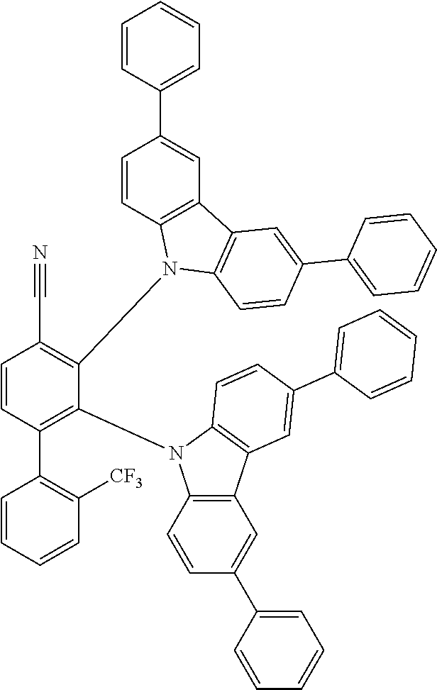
C1=CC(C2=C([CF3])C=CC=C2)=C(N2C3=C(C=C(C4=CC=CC=C4)C=C3)C3=C2C=CC(C2=CC=CC=C2)=C3)C(N2C3=C(C=C(C4=CC=CC=C4)C=C3)C3=C2C=CC(C2=CC=CC=C2)=C3)=C1C#N
